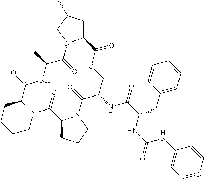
C1CN2C(CC1)C(=O)NC(C)C(=O)N1C(CC(C)C1)C(=O)OCC(NC(=O)C(CC1=CC=CC=C1)NC(NC1=CC=NC=C1)=O)C(=O)N1C(C2=O)CCC1
